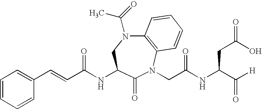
C12=C(N(CC(NC(C([H])=O)CC(=O)O)=O)C(=O)C(NC(C=CC3=CC=CC=C3)=O)CN1C(=O)C)C=CC=C2
